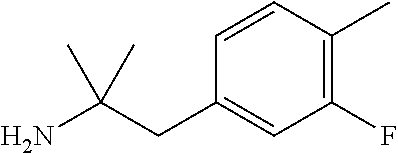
C1(F)=C(C)C=CC(CC(N)(C)C)=C1
